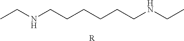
CCNCCCCCCNCC.[R]
